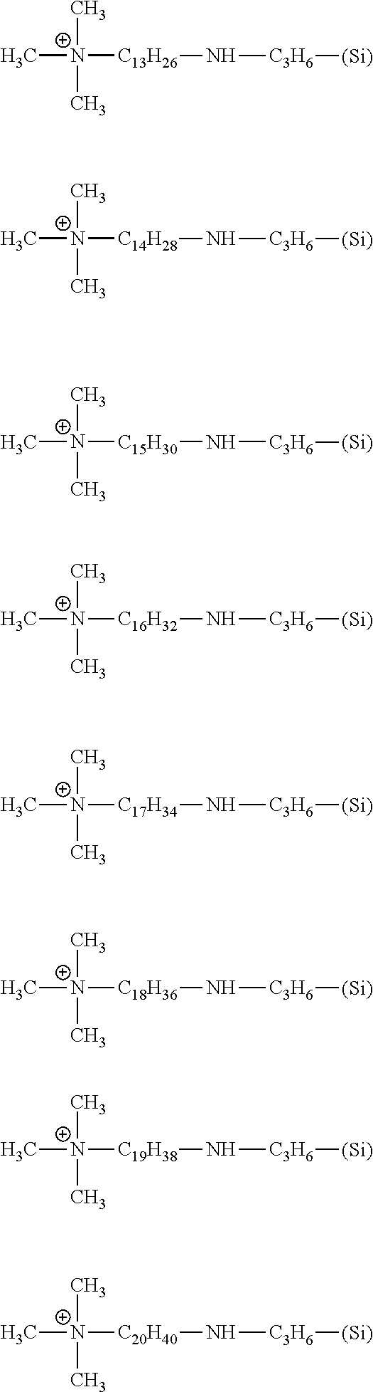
C[N+]([C13H26]N[C3H6][(Si)])(C)C.C[N+]([C14H28]N[C3H6][(Si)])(C)C.C[N+]([C15H30]N[C3H6][(Si)])(C)C.C[N+]([C16H32]N[C3H6][(Si)])(C)C.C[N+]([C17H34]N[C3H6][(Si)])(C)C.C[N+]([C18H36]N[C3H6][(Si)])(C)C.C[N+]([C19H38]N[C3H6][(Si)])(C)C.C[N+]([C20H40]N[C3H6][(Si)])(C)C
